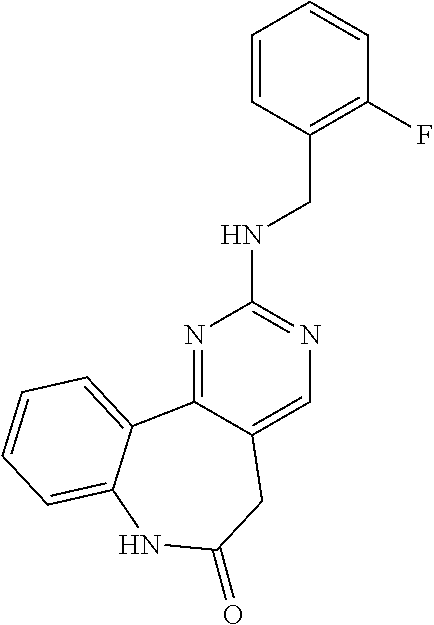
N1=C2C(=CN=C1NCC1=C(F)C=CC=C1)CC(=O)NC1=CC=CC=C21
